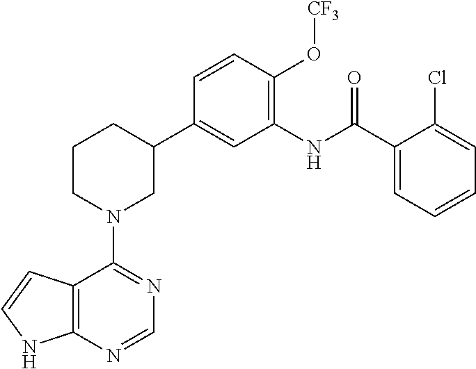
C12=C(N=CN=C1N1CC(C3=CC(NC(C4=CC=CC=C4Cl)=O)=C(O[CF3])C=C3)CCC1)NC=C2
